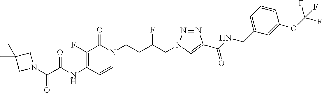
N(C1=C(F)C(=O)N(CCC(CN2N=NC(C(NCC3=CC=CC(OC(F)(F)F)=C3)=O)=C2)F)C=C1)C(=O)C(=O)N1CC(C)(C)C1
